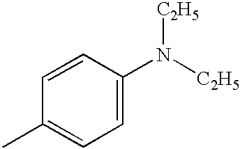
C1=CC(C)=CC=C1N([C2H5])[C2H5]
